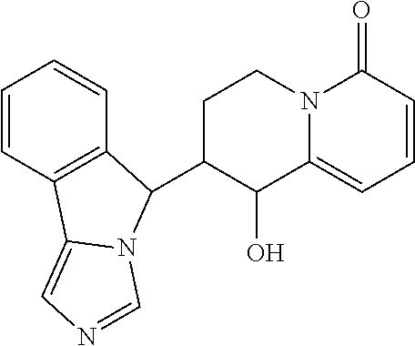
C1=CC2=C(C=C1)C(C1C(O)C3=CC=CC(=O)N3CC1)N1C2=CN=C1
